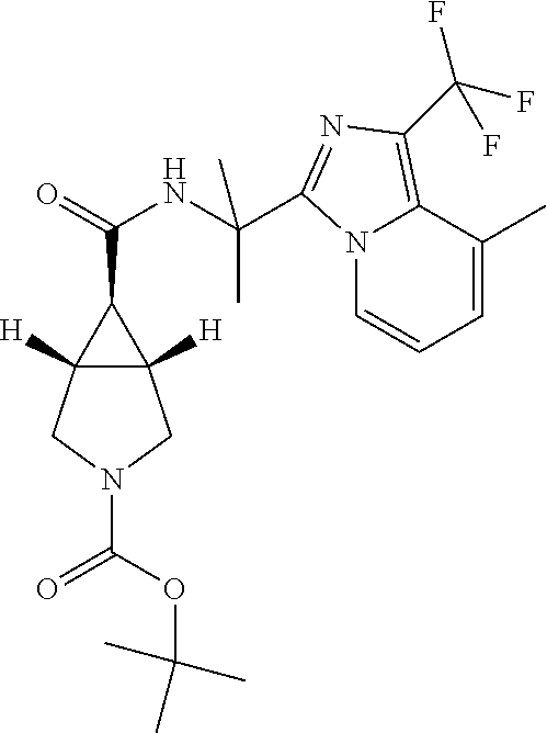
C12([H])C([H])(CN(C(OC(C)(C)C)=O)C1)C2C(=O)NC(C)(C1=NC(C(F)(F)F)=C2N1C=CC=C2C)C
